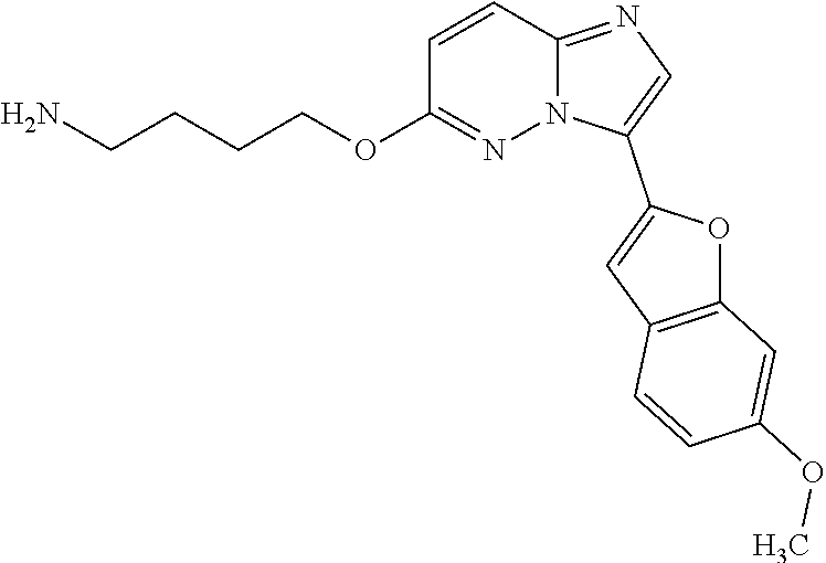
C1=CC2=NC=C(C3=CC4=C(O3)C=C(OC)C=C4)N2N=C1OCCCCN
